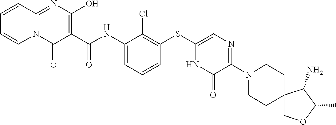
N1(C2=NC=C(SC3=C(Cl)C(NC(C4=C(O)N=C5N(C4=O)C=CC=C5)=O)=CC=C3)NC2=O)CCC2(CC1)COC(C)C2N
